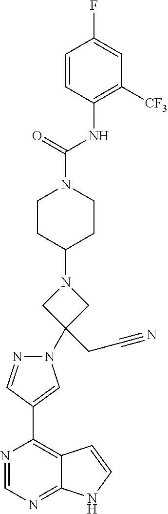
C1=NC(C2=CN(C3(CC#N)CN(C4CCN(C(NC5=C([CF3])C=C(F)C=C5)=O)CC4)C3)N=C2)=C2C(=N1)NC=C2
